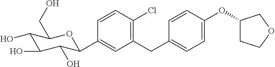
C1(CC2=CC=C(OC3CCOC3)C=C2)=C(Cl)C=CC(C2C(O)C(O)C(O)C(CO)O2)=C1
